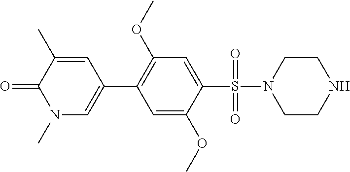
O=C1N(C)C=C(C2=C(OC)C=C(S(=O)(N3CCNCC3)=O)C(OC)=C2)C=C1C
